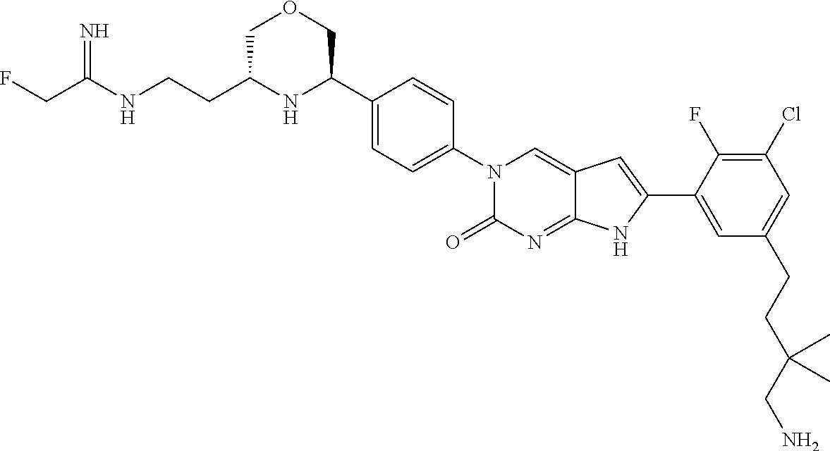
C(C(NCCC1NC(C2=CC=C(N3C(=O)N=C4C(=C3)C=C(C3=CC(CCC(CN)(C)C)=CC(Cl)=C3F)N4)C=C2)COC1)=N)F
